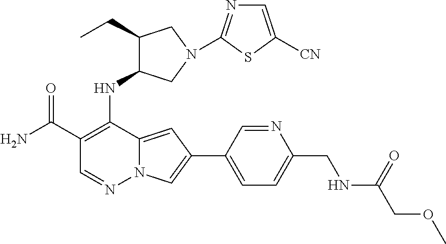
C1(C(N)=O)=C(NC2C(CC)CN(C3=NC=C([CN])S3)C2)C2=CC(C3=CC=C(CNC(COC)=O)N=C3)=CN2N=C1
